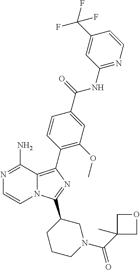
N12C(=C(C3=C(OC)C=C(C(=O)NC4=NC=CC(C(F)(F)F)=C4)C=C3)N=C1C1CCCN(C(C3(C)COC3)=O)C1)C(N)=NC=C2
